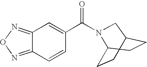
C12=NON=C1C=CC(C(=O)N1C3CCC(CC3)C1)=C2
